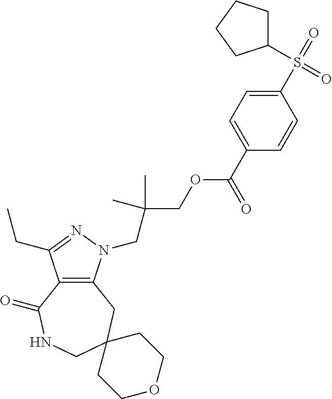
C12=C(CC3(CNC1=O)CCOCC3)N(CC(COC(C1=CC=C(S(=O)(=O)C3CCCC3)C=C1)=O)(C)C)N=C2CC
